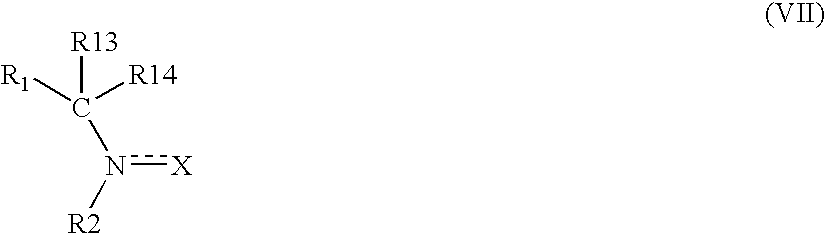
[R1]C([R14])([R13])n([R2])[X]
